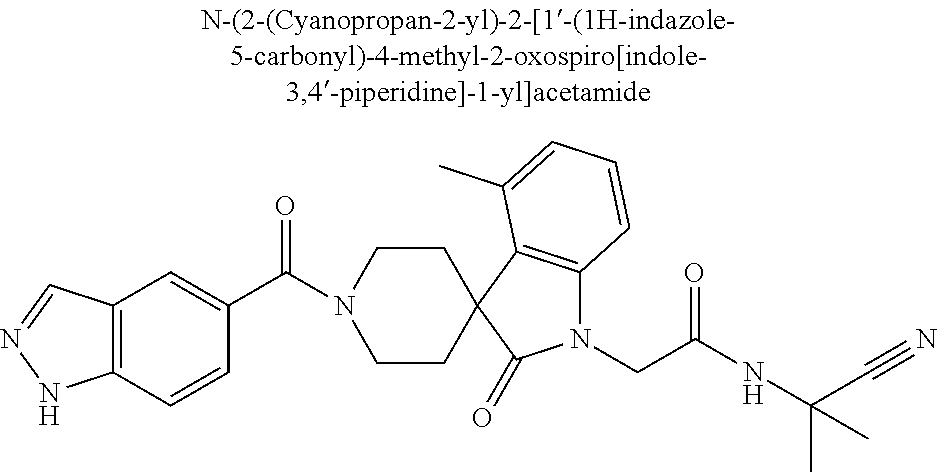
C1CC2(CCN1C(=O)C1=CC3=C(C=C1)NN=C3)C1=C(N(CC(NC(C)(C#N)C)=O)C2=O)C=CC=C1C
